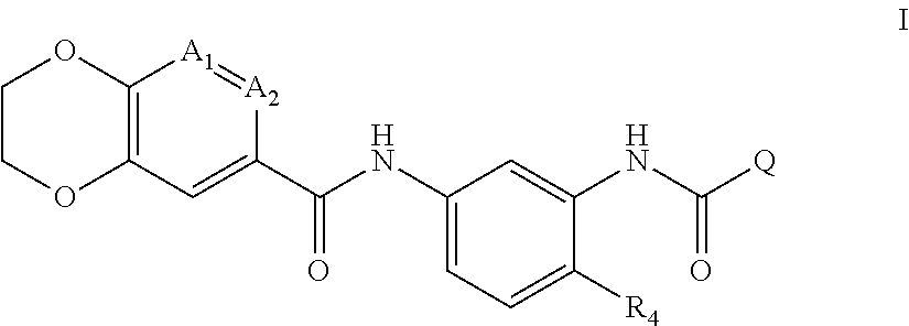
C12=C(C=C(C(NC3=CC=C([R4])C(NC([Q])=O)=C3)=O)[A2]=[A1]1)OCCO2
